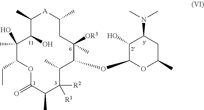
O1C(=O)C(C)C([R2])([R1])C(C)C(OC2OC(C)CC(N(C)C)C2O)C([OR3])(C)CC(C)[A]C(C)C(O)C(C)(O)C1CC
